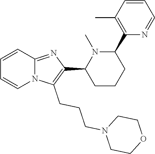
N12C(=NC(C3CCCC(C4=C(C)C=CC=N4)N3C)=C1CCCN1CCOCC1)C=CC=C2
